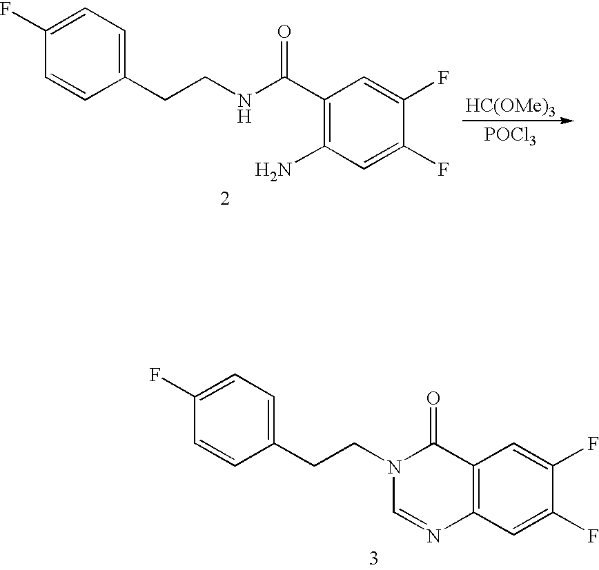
C1(CCNC(C2=C(N)C=C(F)C(F)=C2)=O)=CC=C(F)C=C1.[HC(OMe)3].[POCl3].C1(CCN2C(=O)C3=C(C=C(F)C(F)=C3)N=C2)=CC=C(F)C=C1
